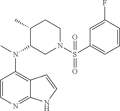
C12=C(N(C)C3CN(S(=O)(C4=CC=CC(F)=C4)=O)CCC3C)C=CN=C1NC=C2
